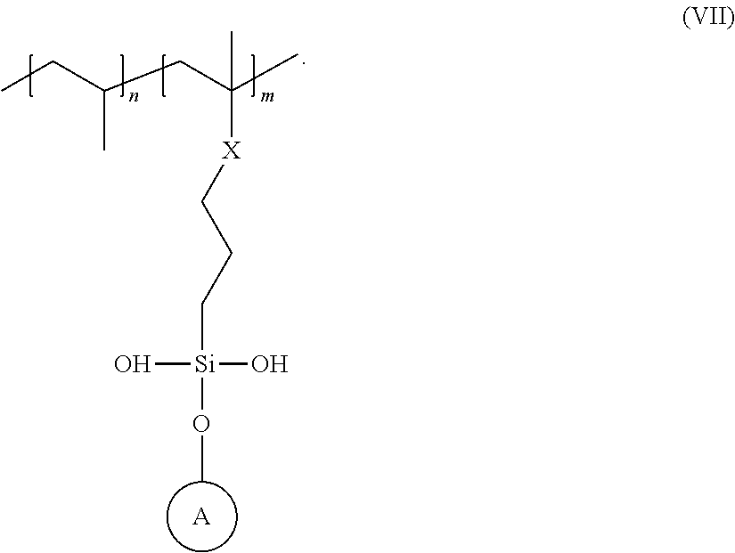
CCC(CC(C)([X]CCC[Si](O)(O)OC)C)C.[A]
